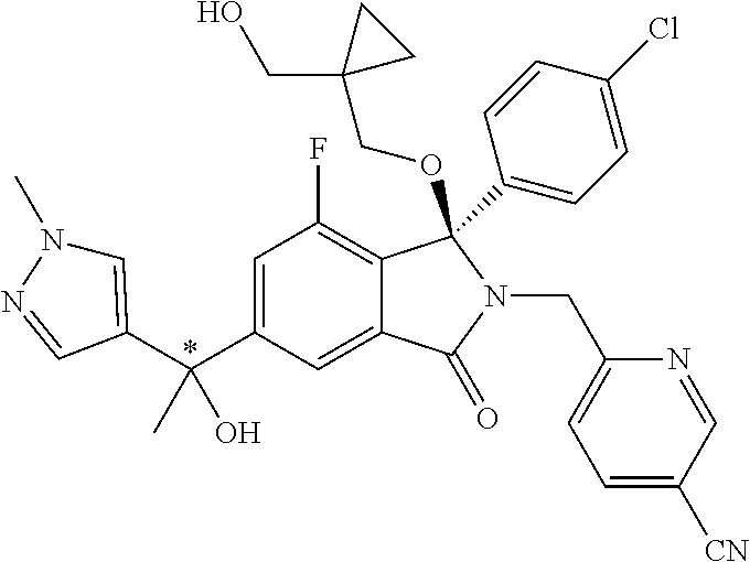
C(C1=CC(F)=C2C(=C1)C(=O)N(CC1=CC=C([CN])C=N1)C2(OCC1(CO)CC1)C1=CC=C(Cl)C=C1)(C)(O)C1=CN(C)N=C1
